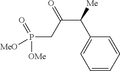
P(CC(C([Me])C1=CC=CC=C1)=O)(=O)([OMe])[MeO]
